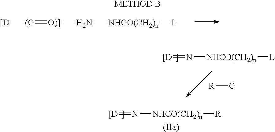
[(C](=[O)]]N[NHCO(CH2)n][L])[[D].N([NHCO(CH2)n][L])=[[D].N([NHCO(CH2)n][R])=[[D].[R]C
